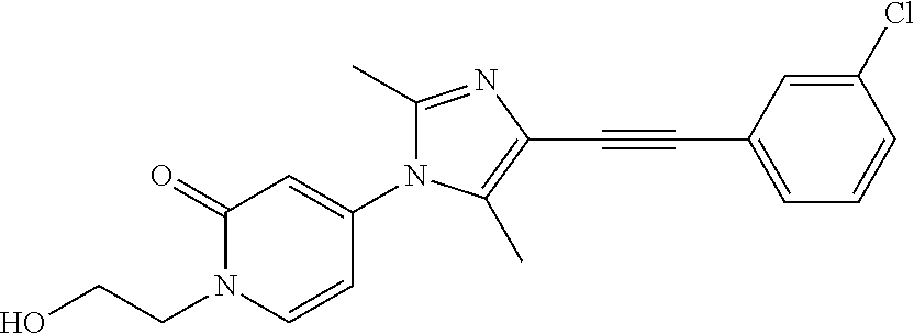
C1(=O)N(CCO)C=CC(N2C(C)=NC(C#CC3=CC=CC(Cl)=C3)=C2C)=C1
